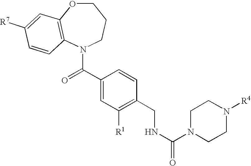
C1OC2=C(N(C(C3=CC([R1])=C(CNC(N4CCN([R4])CC4)=O)C=C3)=O)CC1)C=CC([R7])=C2
